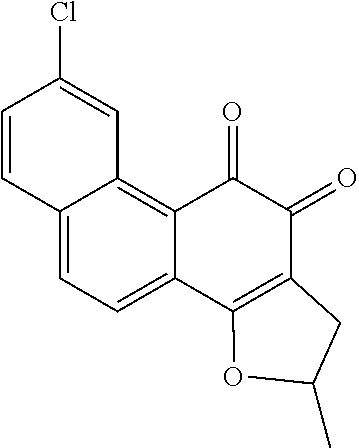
C12=CC=C3C(=C1C=C(Cl)C=C2)C(=O)C(=O)C1=C3OC(C)C1
